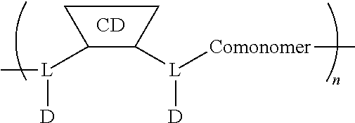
C1([L]([Comonomer]C)[D])C([L](C)[D])CC1.[CD]
